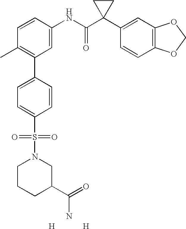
C1=CC(NC(C2(C3=CC4=C(C=C3)OCO4)CC2)=O)=CC(C2=CC=C(S(=O)(=O)N3CCCC(C(=O)N)C3)C=C2)=C1C.[H].[H]
